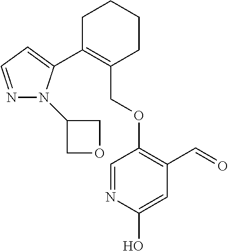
C1C(C2=CC=NN2C2COC2)=C(COC2=C(C=O)C=C(O)N=C2)CCC1
